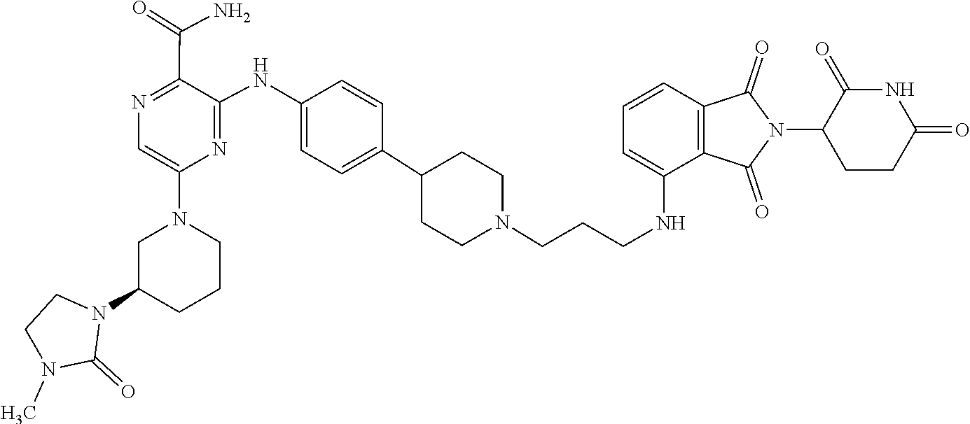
C1CN(C)C(=O)N1C1CN(C2=CN=C(C(=O)N)C(NC3=CC=C(C4CCN(CCCNC5=CC=CC6=C5C(=O)N(C5C(=O)NC(=O)CC5)C6=O)CC4)C=C3)=N2)CCC1
